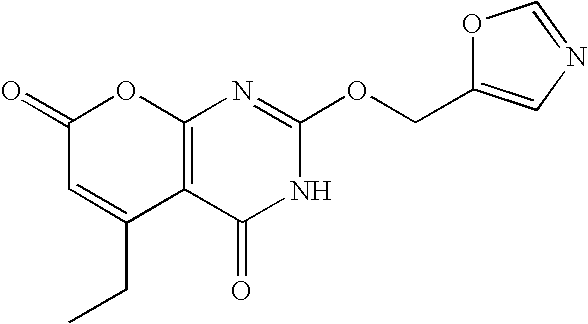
C12=C(C(=O)NC(OCC3=CN=CO3)=N1)C(CC)=CC(=O)O2
